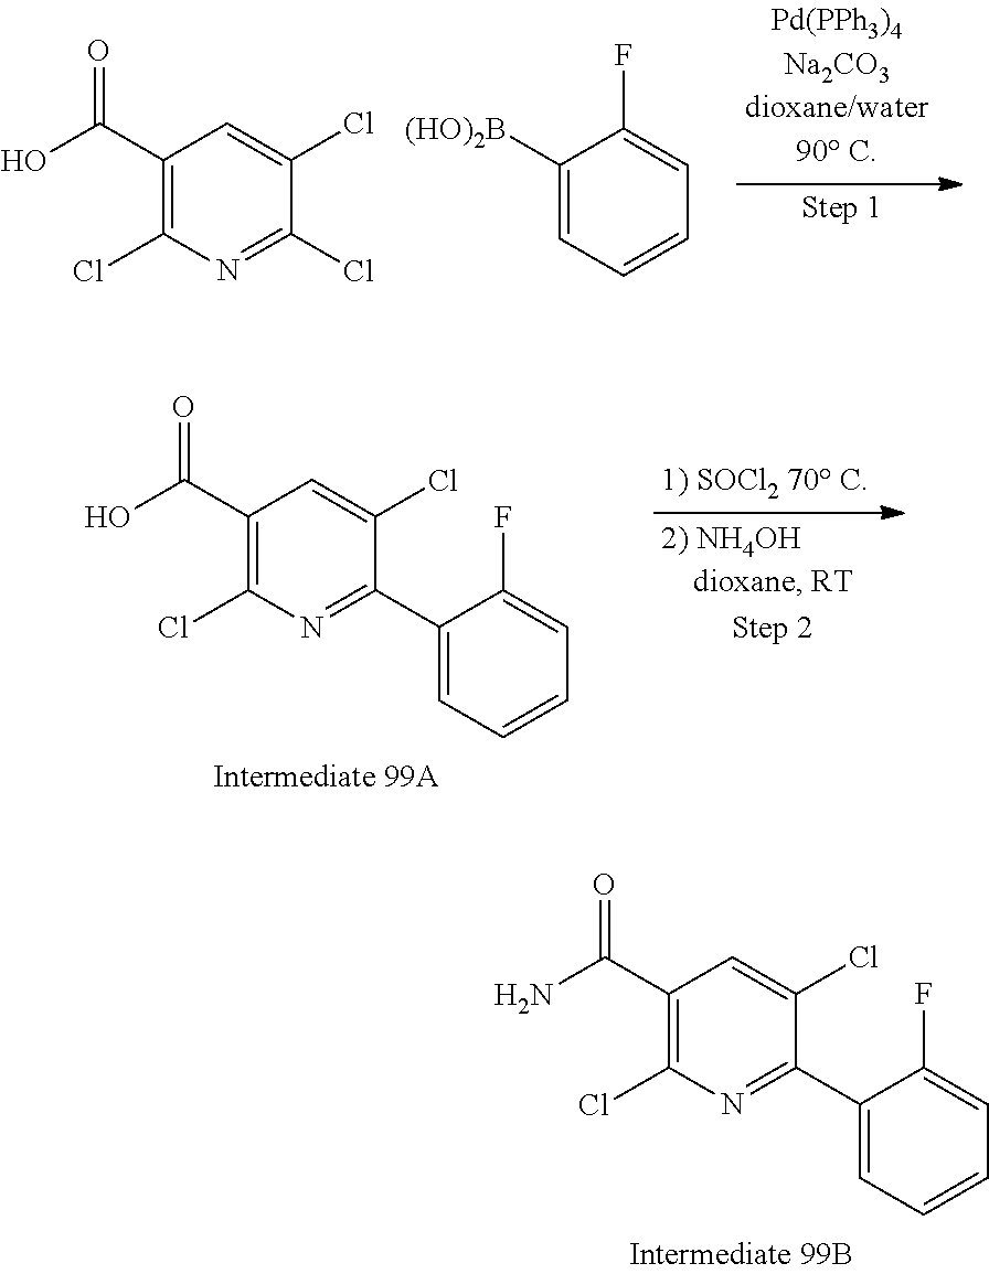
C1(C(O)=O)=C(Cl)N=C(Cl)C(Cl)=C1.[(HO)2B]C1=CC=CC=C1F.C1(C(O)=O)=C(Cl)N=C(C2=CC=CC=C2F)C(Cl)=C1.C1(C(N)=O)=C(Cl)N=C(C2=CC=CC=C2F)C(Cl)=C1
